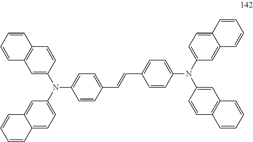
C1=CC=CC2=C1C=CC(N(C1=CC=C3C(=C1)C=CC=C3)C1=CC=C(C=CC3=CC=C(N(C4=CC=C5C(=C4)C=CC=C5)C4=CC5=C(C=C4)C=CC=C5)C=C3)C=C1)=C2
